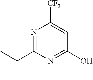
N1=C(C(C)C)N=C(O)C=C1[CF3]
